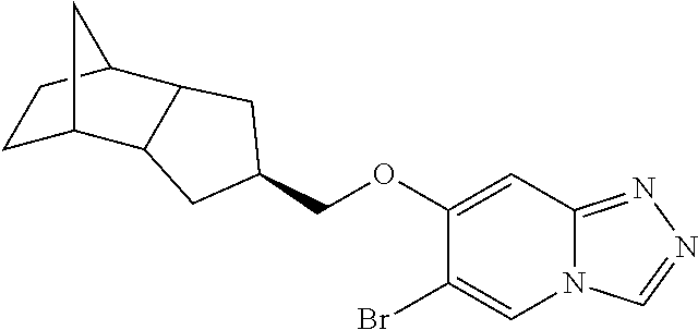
C1(OCC2CC3C4CCC(C3C2)C4)=CC2=NN=CN2C=C1Br
